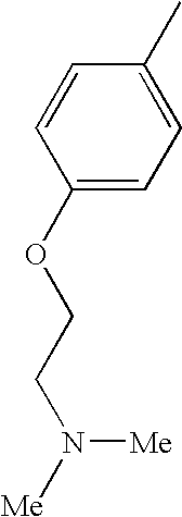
C1(OCCN([Me])[Me])=CC=C(C)C=C1
